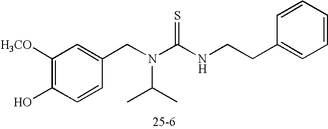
C1([H3CO])=C(O)C=CC(CN(C(NCCC2=CC=CC=C2)=S)C(C)C)=C1
